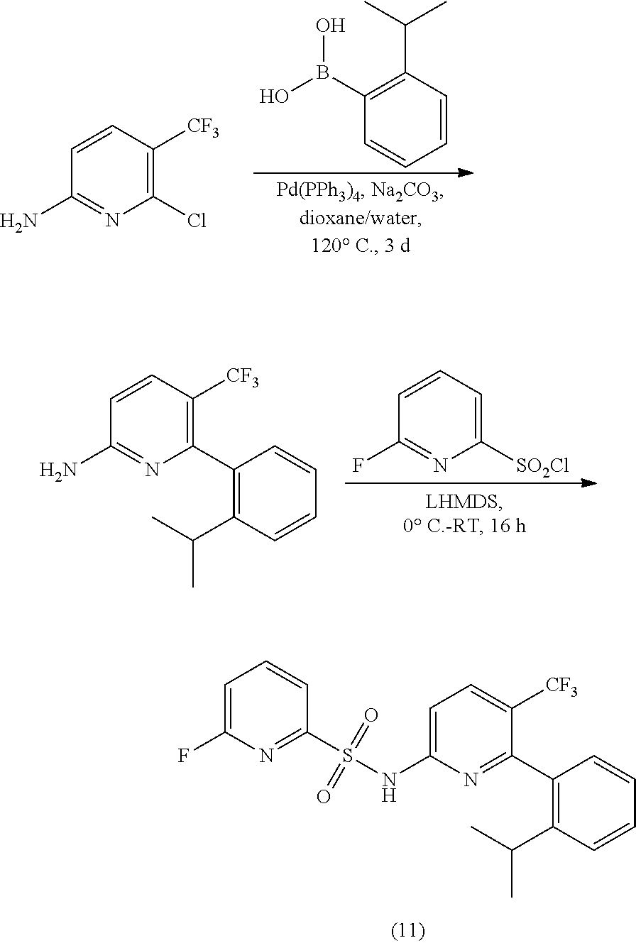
C1(B(O)O)=C(C(C)C)C=CC=C1.C1=CC([CF3])=C(Cl)N=C1N.C1=CC=C([SO2Cl])N=C1F.C1=CC([CF3])=C(C2=C(C(C)C)C=CC=C2)N=C1N.C1=C(F)N=C(S(=O)(=O)NC2=CC=C([CF3])C(C3=C(C(C)C)C=CC=C3)=N2)C=C1
